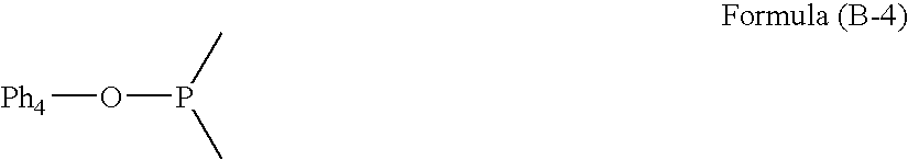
O(P(C)C)[Ph4]
